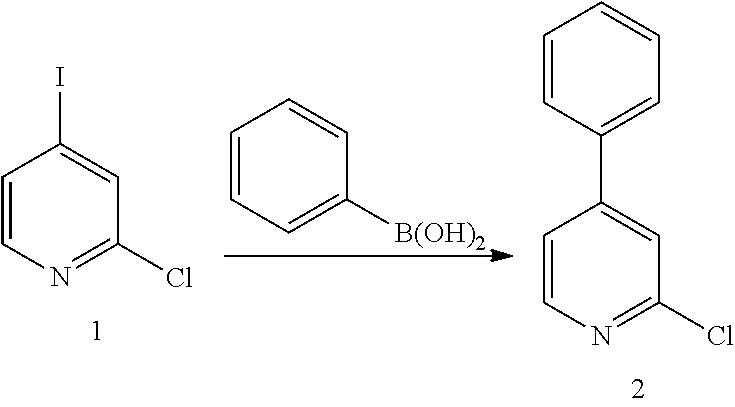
C1=CC=C([B(OH)2])C=C1.C1=CC(C2=CC(Cl)=NC=C2)=CC=C1.C1=CN=C(Cl)C=C1I
